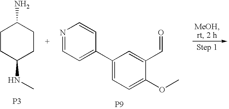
C1CC(NC)CCC1N.[P3].N1=CC=C(C2=CC=C(OC)C(C=O)=C2)C=C1.[P9]
